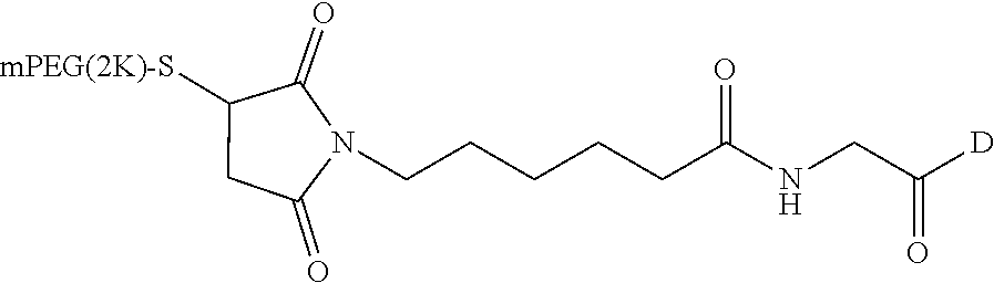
C1([mPEG(2K)-S])CC(=O)N(CCCCCC(NCC([D])=O)=O)C1=O
